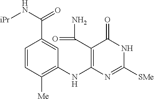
[iPr]NC(C1=CC(NC2=C(C(=O)N)C(=O)NC([SMe])=N2)=C([Me])C=C1)=O
